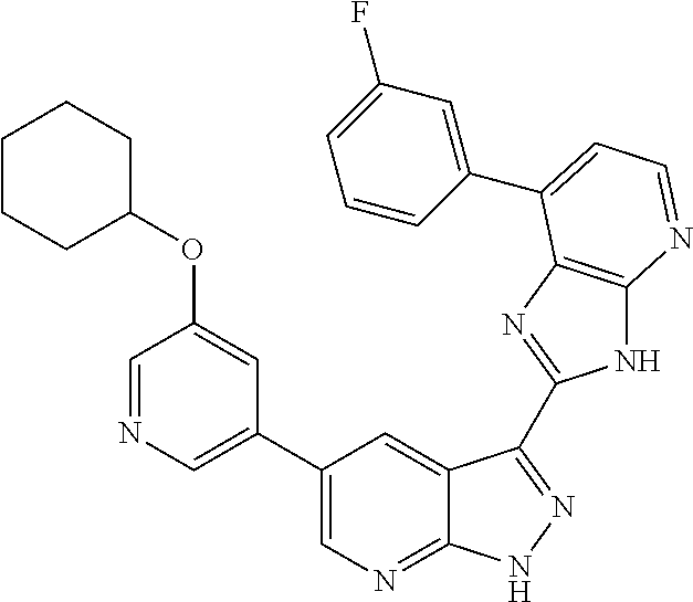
C1(C2=CN=C3C(=C2)C(C2=NC4=C(N2)N=CC=C4C2=CC(F)=CC=C2)=NN3)=CN=CC(OC2CCCCC2)=C1
